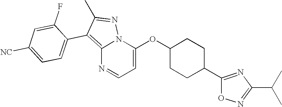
C12=C(C3=CC=C([NC])C=C3F)C(C)=NN1C(OC1CCC(C3=NC(C(C)C)=NO3)CC1)=CC=N2
